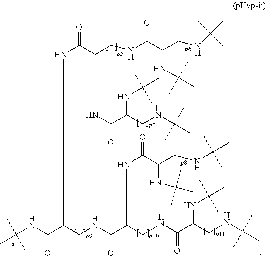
CC(C)(C)NC(C(CNC(C(CNC(C(CNC(C)(C)C)NC(C)(C)C)=O)NC(C(CNC(C)(C)C)NC(C)(C)C)=O)=O)NC(C(CNC(C(CNC(C)(C)C)NC(C)(C)C)=O)NC(C(CNC(C)(C)C)NC(C)(C)C)=O)=O)=O
